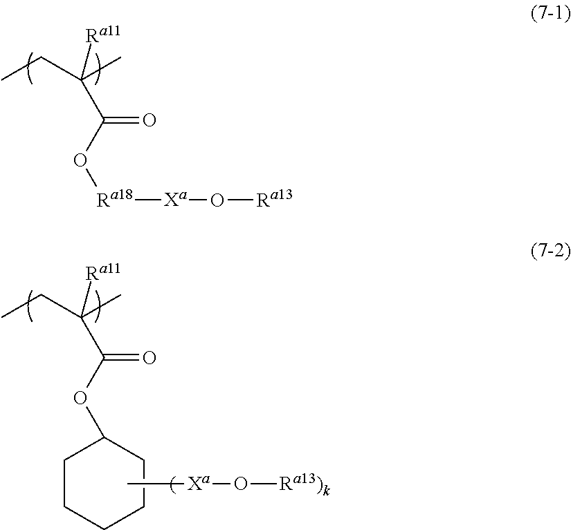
C([Ra11])(CC)(C)C(O[Ra18][Xa]O[Ra13])=O.C([Ra11])(CC)(C)C(OC1CCCCC1)=O.C[Xa]O[Ra13)k]
